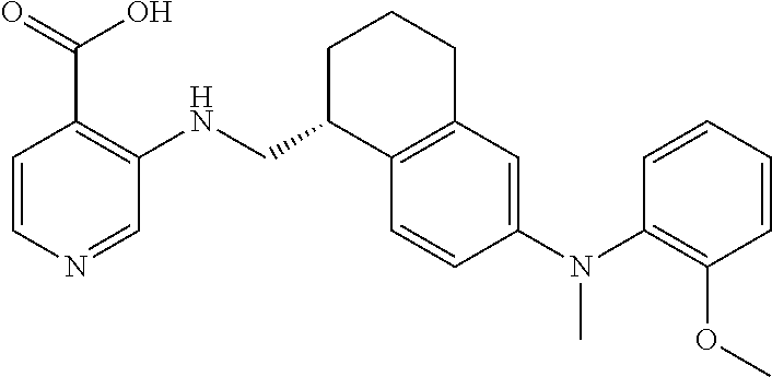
C1=CC(N(C2=C(OC)C=CC=C2)C)=CC2=C1C(CNC1=C(C(O)=O)C=CN=C1)CCC2
